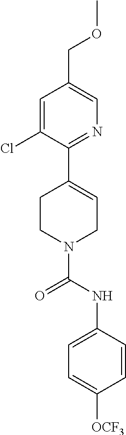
C1=C(Cl)C(C2=CCN(C(NC3=CC=C([OCF3])C=C3)=O)CC2)=NC=C1COC
